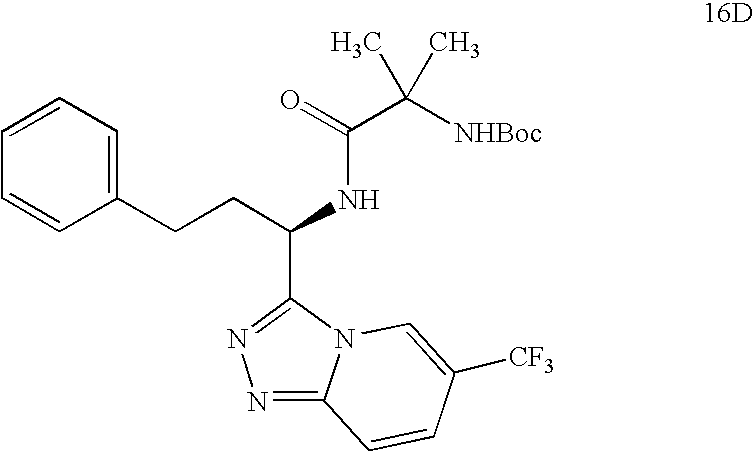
N1=C2N(C(C(CCC3=CC=CC=C3)NC(C([NHBoc])(C)C)=O)=N1)C=C([CF3])C=C2
